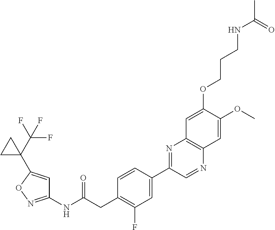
C1(NC(CC2=C(F)C=C(C3=NC4=C(N=C3)C=C(OC)C(OCCCNC(C)=O)=C4)C=C2)=O)=NOC(C2(C(F)(F)F)CC2)=C1
